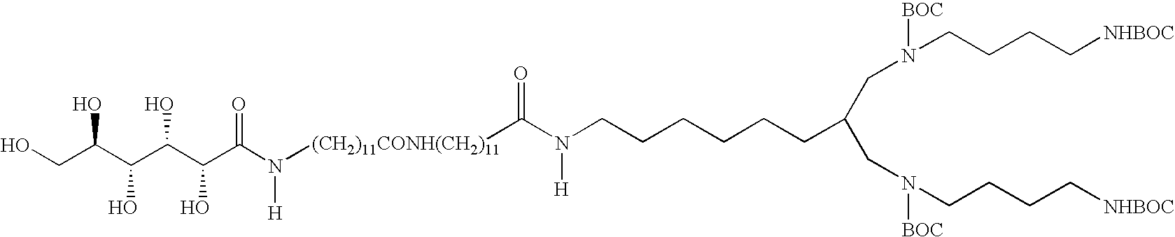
OCC(C(C(C(C(N([H])[(CH2)11CONH(CH2)11]C(N([H])CCCCCCC(CN([BOC])CCCC[NHBOC])CN([BOC])CCCC[NHBOC])=O)=O)O)O)O)O
